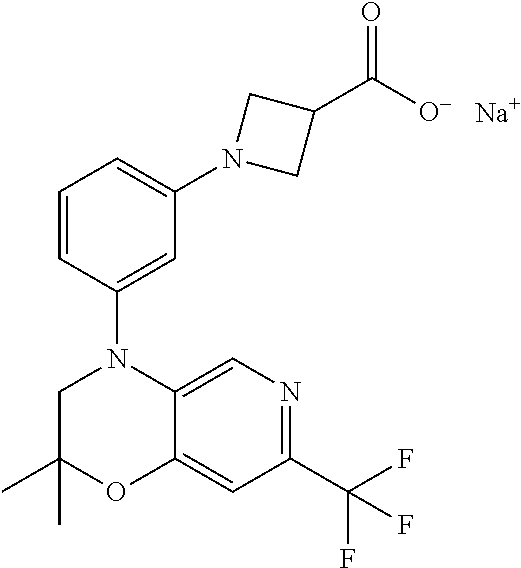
C1(C)(C)CN(C2=CC(N3CC(C([O-])=O)C3)=CC=C2)C2=CN=C(C(F)(F)F)C=C2O1.[Na]
